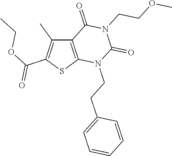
C12=C(SC(C(OCC)=O)=C1C)N(CCC1=CC=CC=C1)C(=O)N(CCOC)C2=O
